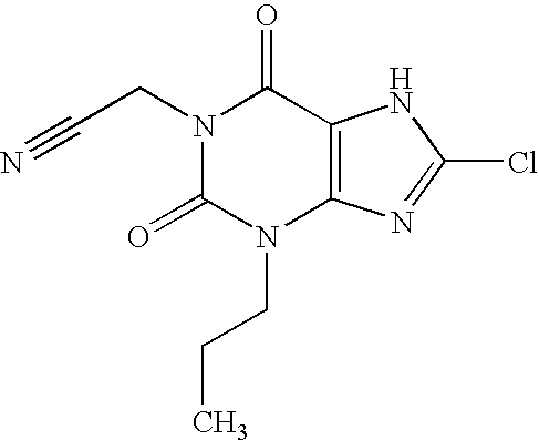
N1(CC#N)C(=O)N(CCC)C2=C(C1=O)NC(Cl)=N2
